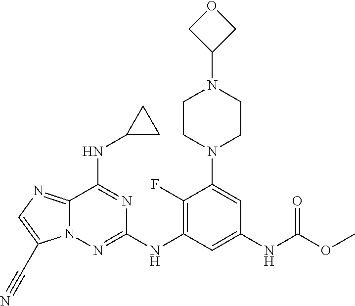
C1(F)=C(NC2=NN3C(=NC=C3C#N)C(NC3CC3)=N2)C=C(NC(OC)=O)C=C1N1CCN(C2COC2)CC1
